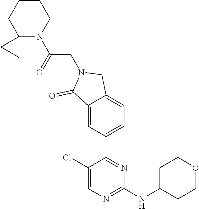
C1(Cl)=CN=C(NC2CCOCC2)N=C1C1=CC=C2C(=C1)C(=O)N(CC(N1CCCCC13CC3)=O)C2
